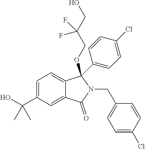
C1=C(C(O)(C)C)C=C2C(=C1)C(C1=CC=C(Cl)C=C1)(OCC(CO)(F)F)N(CC1=CC=C(Cl)C=C1)C2=O
